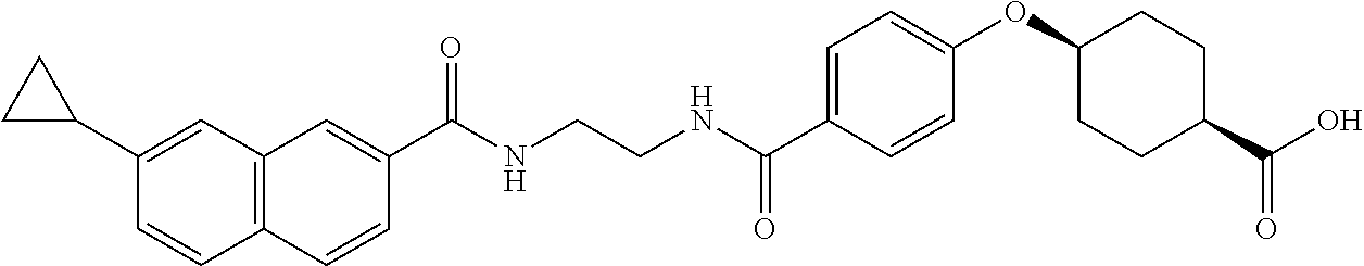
C(NCCNC(C1=CC=C(OC2CCC(C(=O)O)CC2)C=C1)=O)(=O)C1=CC2=C(C=C1)C=CC(C1CC1)=C2
